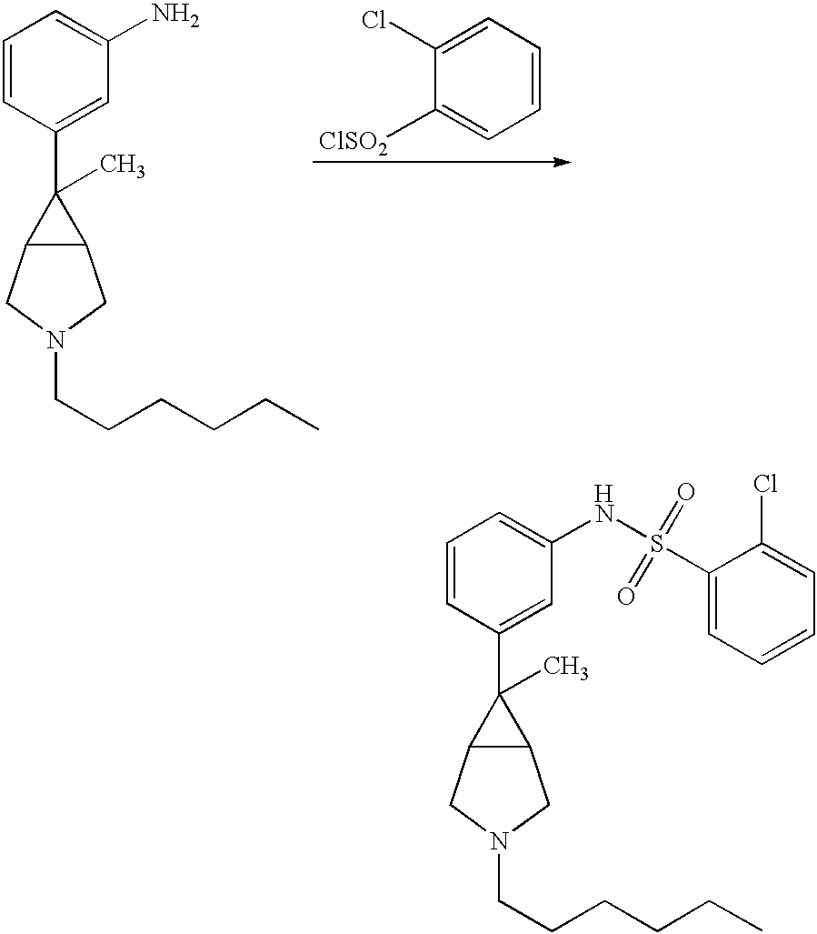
C1=CC(C2(C)C3C2CN(CCCCCC)C3)=CC(N)=C1.C1(Cl)=CC=CC=C1[ClSO2].C1=CC(C2(C)C3C2CN(CCCCCC)C3)=CC(NS(C2=CC=CC=C2Cl)(=O)=O)=C1.[H]
